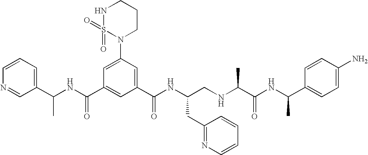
C1(C(NC(C2=CC(C(NC(CNC(C(NC(C3=CC=C(N)C=C3)C)=O)C)CC3=NC=CC=C3)=O)=CC(N3CCCNS3(=O)=O)=C2)=O)C)=CC=CN=C1
